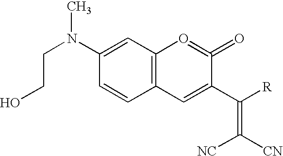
C(CO)N(C1=CC2=C(C=C1)C=C(C([R])=C([CN])[NC])C(=O)=O2)C
